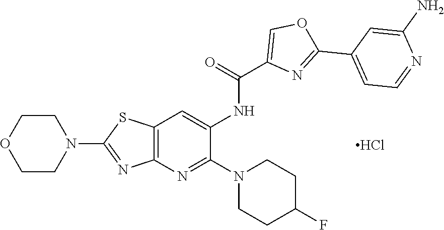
C1COCCN1C1=NC2=C(S1)C=C(NC(=O)C1=COC(C3=CC=NC(N)=C3)=N1)C(N1CCC(F)CC1)=N2.Cl
